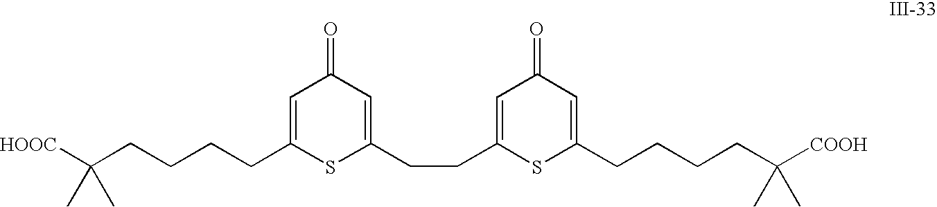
[HOOC]C(CCCCC1=CC(=O)C=C(CCC2=CC(=O)C=C(CCCCC([COOH])(C)C)S2)S1)(C)C
